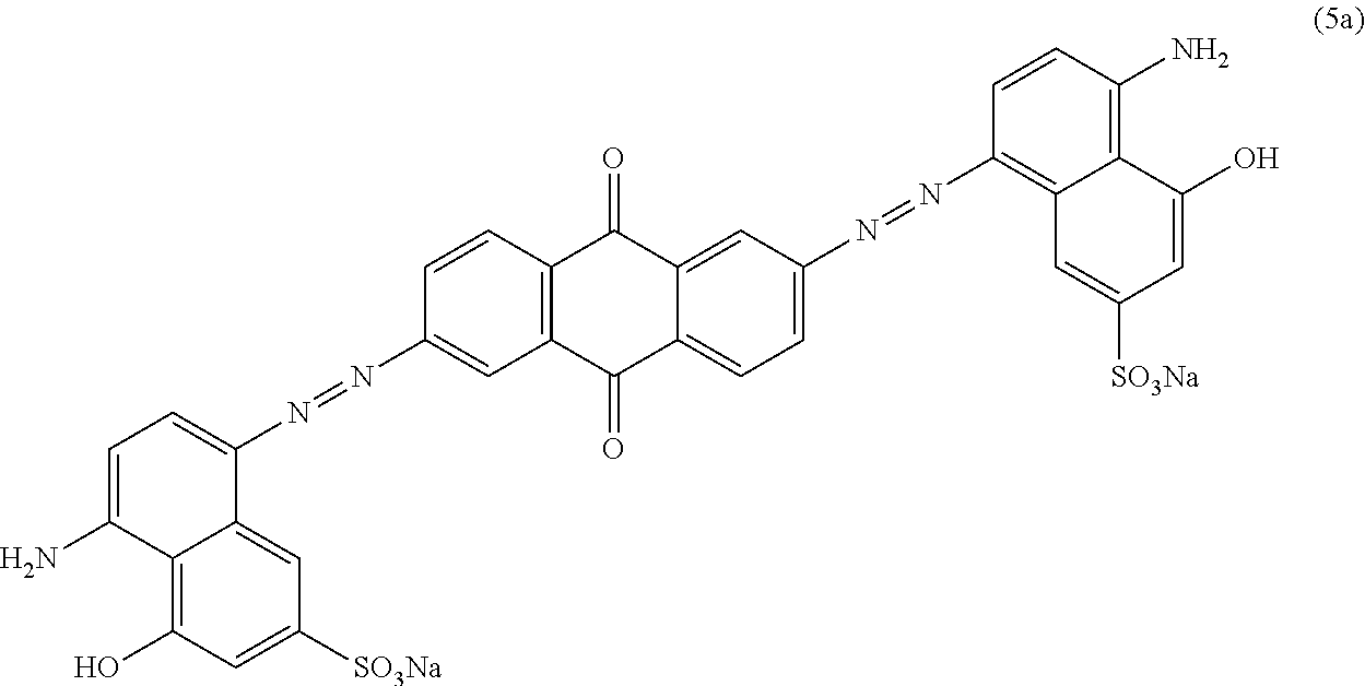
C1=CC2=C(C=C1N=NC1=CC=C(N)C3=C(O)C=C([SO3Na])C=C13)C(=O)C1=CC=C(N=NC3=C4C(=C(N)C=C3)C(O)=CC([SO3Na])=C4)C=C1C2=O
